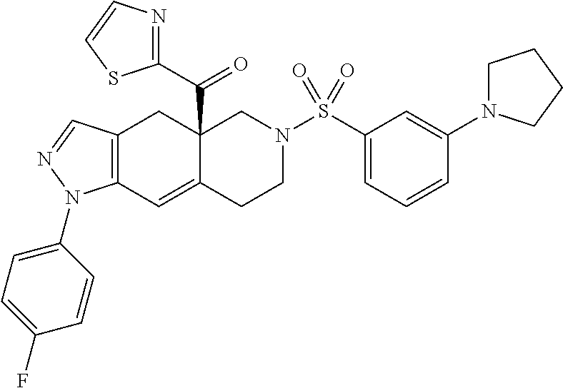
C12(C(C3=NC=CS3)=O)C(=CC3=C(C1)C=NN3C1=CC=C(F)C=C1)CCN(S(C1=CC=CC(N3CCCC3)=C1)(=O)=O)C2
